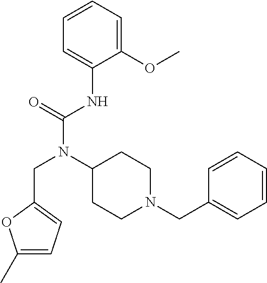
C1(OC)=CC=CC=C1NC(N(C1CCN(CC2=CC=CC=C2)CC1)CC1=CC=C(C)O1)=O
